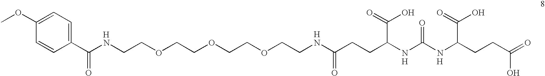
C1(OC)=CC=C(C(NCCOCCOCCOCCNC(CCC(NC(NC(CCC(=O)O)C(=O)O)=O)C(=O)O)=O)=O)C=C1.[H].[H].[H].[H]
